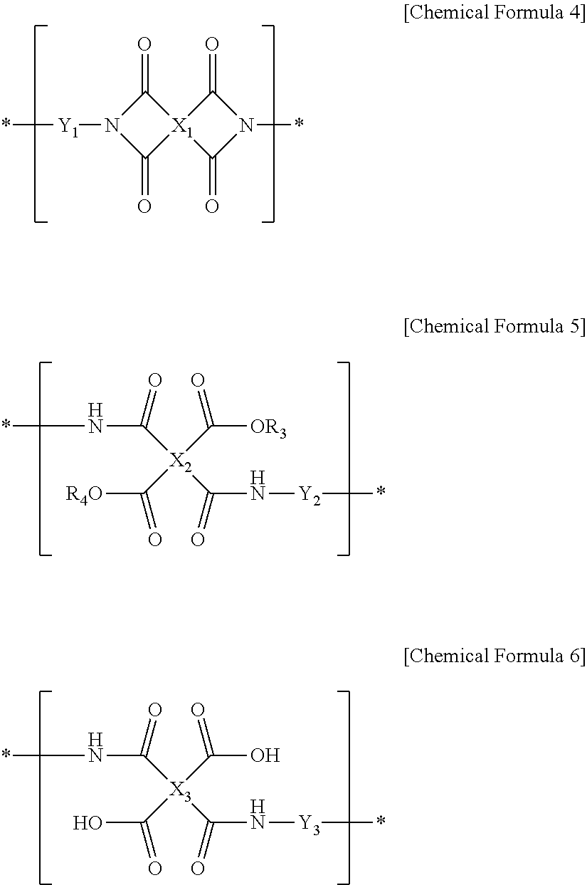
[X1]12(C(=O)N([Y1]*)C1=O)C(=O)N(*)C2=O.[Y2](*)NC(=O)[X2](C(=O)[R4O])(C([OR3])=O)C(=O)N*.[Y3](*)NC(=O)[X3](C(=O)O)(C(O)=O)C(=O)N*
